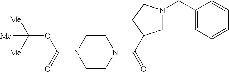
C1CN(C(=O)OC([Me])([Me])[Me])CCN1C(=O)C1CN(CC2=CC=CC=C2)CC1
